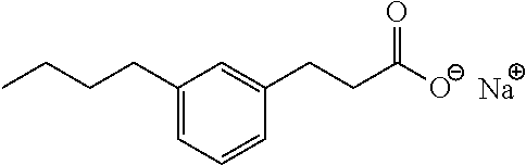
C1=C(CCCC)C=C(CCC([O-])=O)C=C1.[Na]
